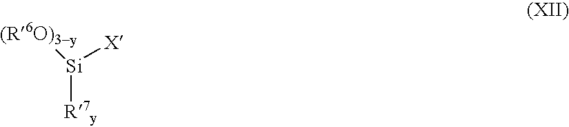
[(R6O)3-y][Si]([R7y])[X]
